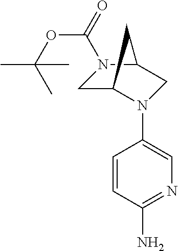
C(OC(=O)N1CC2N(C3=CN=C(N)C=C3)CC1C2)(C)(C)C
